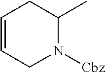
C1=CCN([Cbz])C(C)C1
